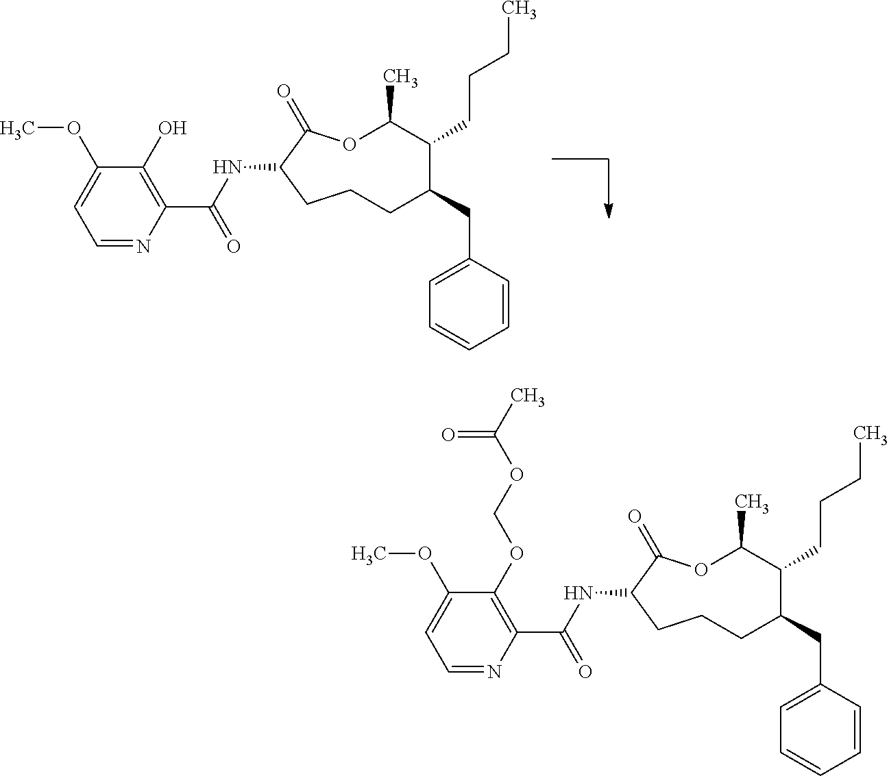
C1(OC)=CC=NC(C(NC2CCCC(CC3=CC=CC=C3)C(CCCC)C(C)OC2=O)=O)=C1O.C1(OC)=CC=NC(C(NC2CCCC(CC3=CC=CC=C3)C(CCCC)C(C)OC2=O)=O)=C1OCOC(C)=O
